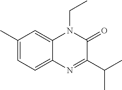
C1(C)=CC=C2C(=C1)N(CC)C(=O)C(C(C)C)=N2
